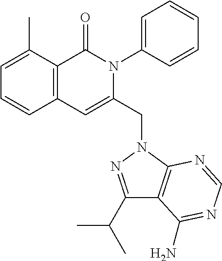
C1=C(C)C2=C(C=C1)C=C(CN1C3=C(C(C(C)C)=N1)C(N)=NC=N3)N(C1=CC=CC=C1)C2=O
